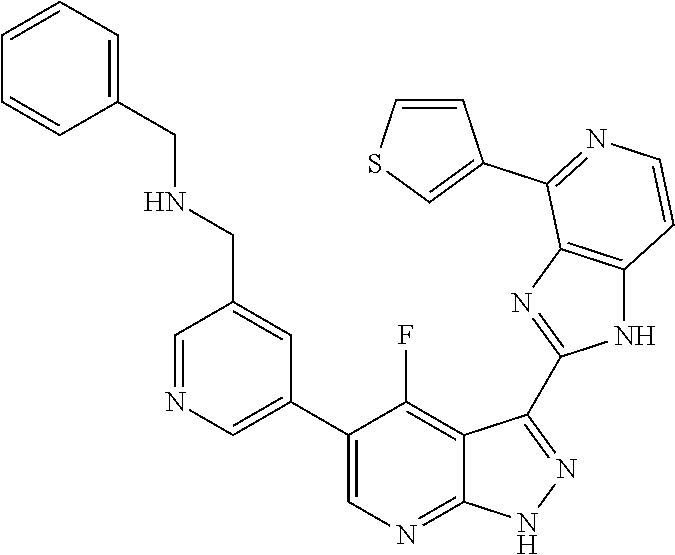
C1=NC=C(C2=CN=C3C(=C2F)C(C2=NC4=C(N2)C=CN=C4C2=CSC=C2)=N[N H]3)C=C1CNCC1=CC=CC=C1
